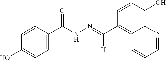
C1=CC(O)=C2C(=C1C(=NNC(C1=CC=C(O)C=C1)=O)[H])C=CC=N2
